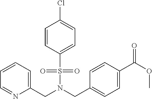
C1(CN(CC2=CC=C(C(OC)=O)C=C2)S(=O)(=O)C2=CC=C(Cl)C=C2)=CC=CC=N1
